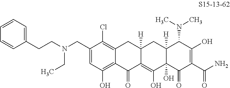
C1=C(CN(CCC2=CC=CC=C2)CC)C(Cl)=C2C(=C1O)C(=O)C1=C(O)C3(O)C([H])(CC1([H])C2)C(N(C)C)C(O)=C(C(N)=O)C3=O
